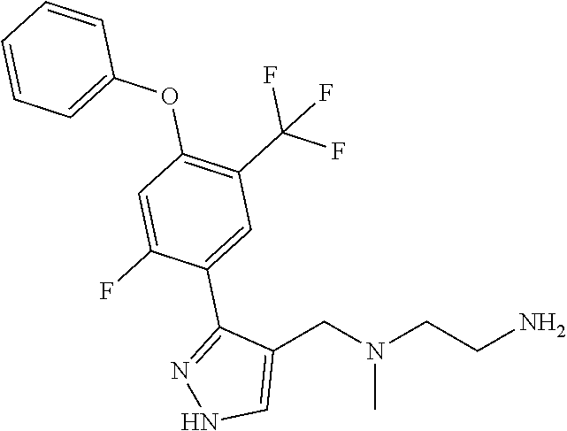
NCCN(CC1=CNN=C1C1=CC(C(F)(F)F)=C(OC2=CC=CC=C2)C=C1F)C
